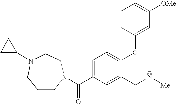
N1(C(C2=CC=C(OC3=CC([OMe])=CC=C3)C(CN[Me])=C2)=O)CCN(C2CC2)CCC1
